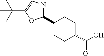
C1(C2=NC=C(C(C)(C)C)O2)CCC(C(O)=O)CC1
